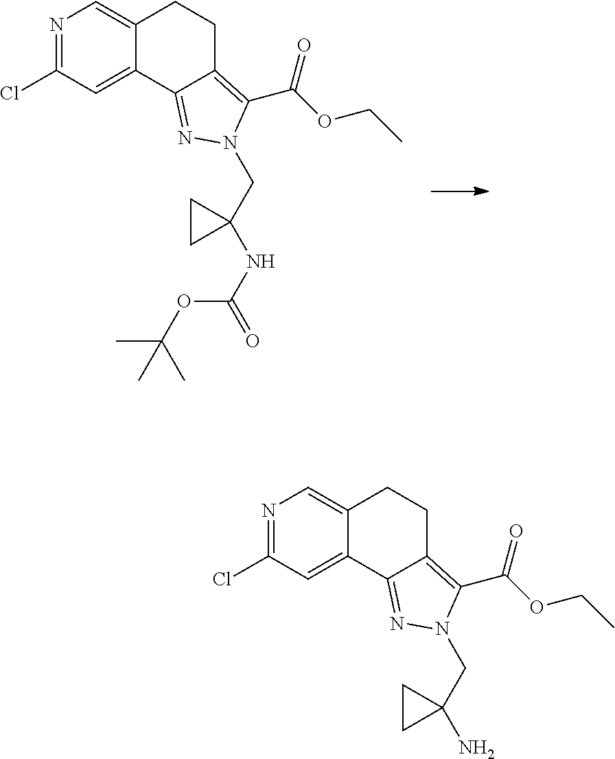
N1=C(Cl)C=C2C(=C1)CCC1=C(C(OCC)=O)N(CC3(NC(=O)OC(C)(C)C)CC3)N=C21.N1=C(Cl)C=C2C(=C1)CCC1=C(C(OCC)=O)N(CC3(N)CC3)N=C21
